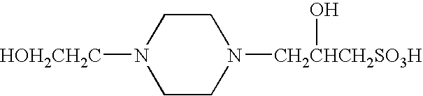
C1CN([CH2CHCH2SO3H]O)CCN1[HOH2CH2C]
